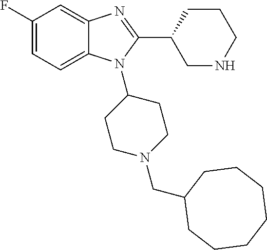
C1(F)=CC=C2C(=C1)N=C(C1CNCCC1)N2C1CCN(CC2CCCCCCC2)CC1
